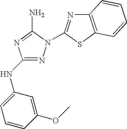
N1=C(NC2=CC=CC(OC)=C2)N=C(N)N1C1=NC2=C(S1)C=CC=C2
